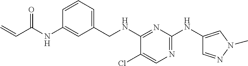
C1=CC=C(CNC2=NC(NC3=CN(C)N=C3)=NC=C2Cl)C=C1NC(C=C)=O
